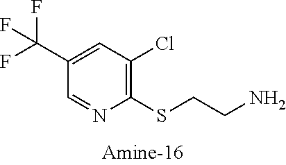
C1(C(F)(F)F)=CC(Cl)=C(SCCN)N=C1
